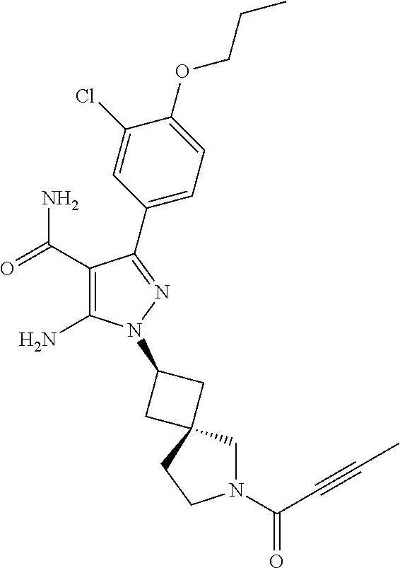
C1(C(=O)N)=C(N)N(C2CC3(CN(C(=O)C#CC)CC3)C2)N=C1C1=CC=C(OCCC)C(Cl)=C1
